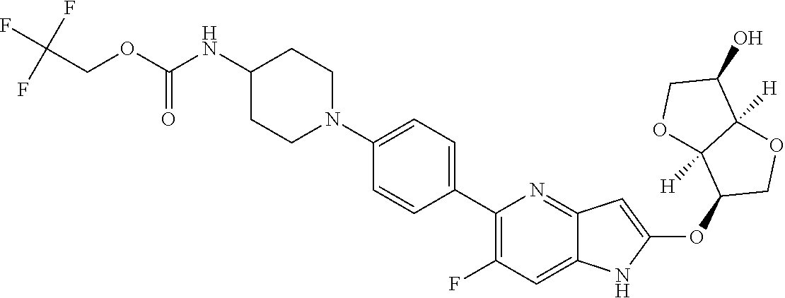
N1(C2=CC=C(C3=C(F)C=C4C(=N3)C=C(OC3COC5([H])C3([H])OCC5O)N4)C=C2)CCC(NC(OCC(F)(F)F)=O)CC1
